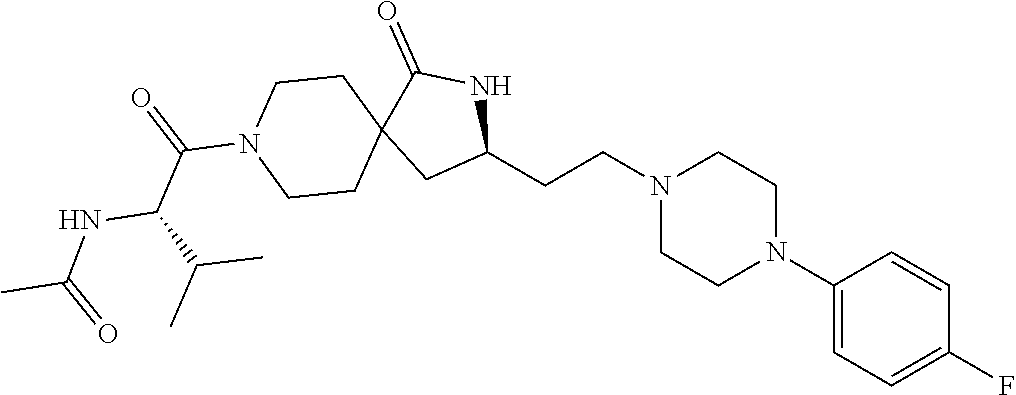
C1(N2CCN(CCC3NC(=O)C4(C3)CCN(C(=O)C(NC(C)=O)C(C)C)CC4)CC2)=CC=C(F)C=C1
